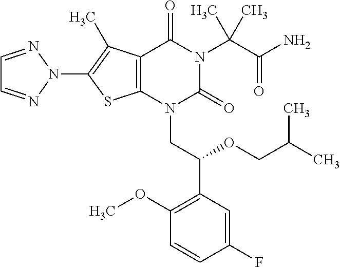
C12=C(C(C)=C(N3N=CC=N3)S1)C(=O)N(C(C(=O)N)(C)C)C(=O)N2CC(C1=C(OC)C=CC(F)=C1)OCC(C)C
